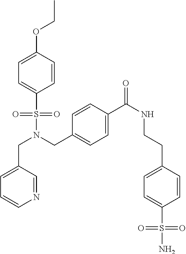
C1=C(CN(S(=O)(=O)C2=CC=C(OCC)C=C2)CC2=CC=C(C(NCCC3=CC=C(S(=O)(=O)N)C=C3)=O)C=C2)C=NC=C1
